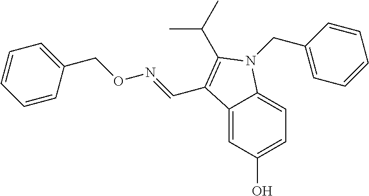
C1(CON=CC2=C(C(C)C)N(CC3=CC=CC=C3)C3=CC=C(O)C=C32)=CC=CC=C1
